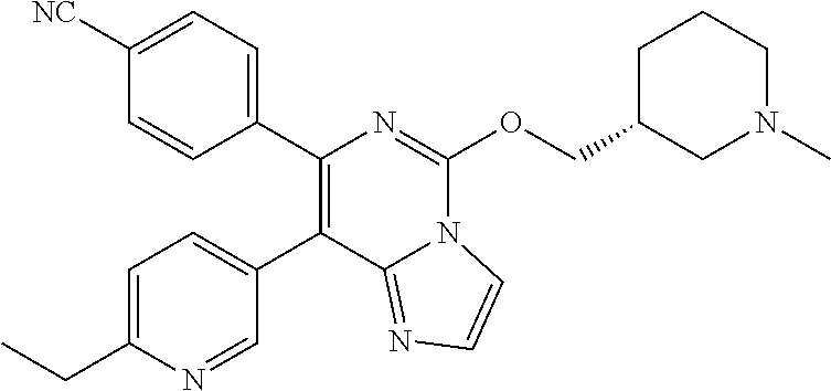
C1(C2=CC=C(CC)N=C2)=C(C2=CC=C([NC])C=C2)N=C(OCC2CCCN(C)C2)N2C1=NC=C2
